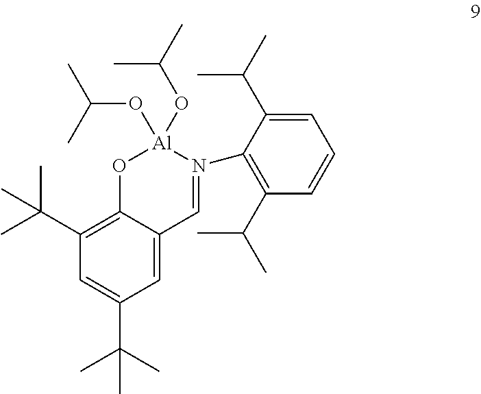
CC(C1=C2C(=CC(C(C)(C)C)=C1)C=N(C1=C(C(C)C)C=CC=C1C(C)C)[Al](OC(C)C)(OC(C)C)O2)(C)C
